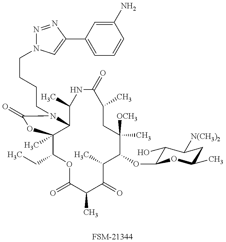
[FSM-21344].C1(CC)C2(C)C(N(CCCCN3N=NC(C4=CC=CC(N)=C4)=C3)C(=O)O2)C(C)NC(=O)C(C)CC([OCH3])(C)C(OC2C(O)C([N(CH3)2])CC(C)O2)C(C)C(=O)C(C)C(=O)O1
